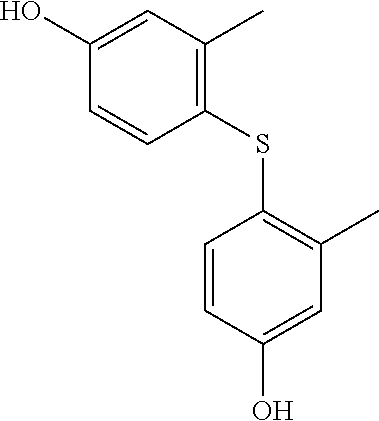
C1(SC2=C(C)C=C(O)C=C2)=C(C)C=C(O)C=C1
